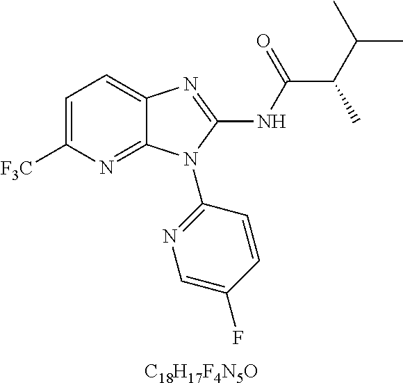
C1=C([F3C])N=C2C(=C1)N=C(NC(C(C(C)C)C)=O)N2C1=NC=C(F)C=C1.[C18H17F4N5O]
